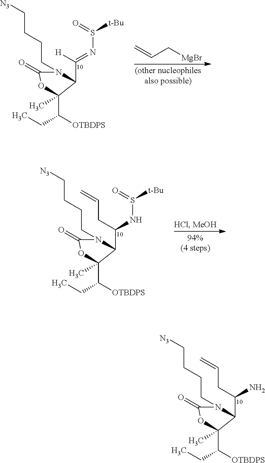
N1(CCCC[N3])C(=O)OC(C(CC)[OTBDPS])(C)C1C(CC=C)N.N1(CCCC[N3])C(=O)OC(C(CC)[OTBDPS])(C)C1C([H])=NS(=O)[t-Bu].C=CC[MgBr].N1(CCCC[N3])C(=O)OC(C(CC)[OTBDPS])(C)C1C(CC=C)NS(=O)[t-Bu]
